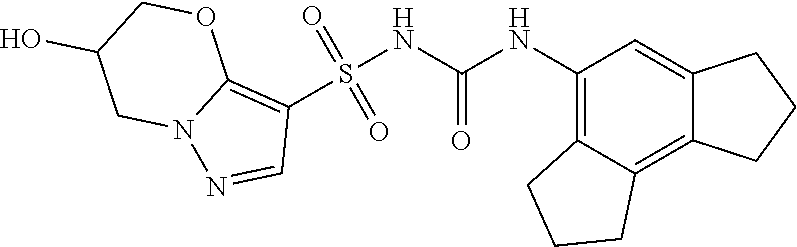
S(NC(NC1=C2C(=C3C(=C1)CCC3)CCC2)=O)(C1=C2N(N=C1)CC(O)CO2)(=O)=O
